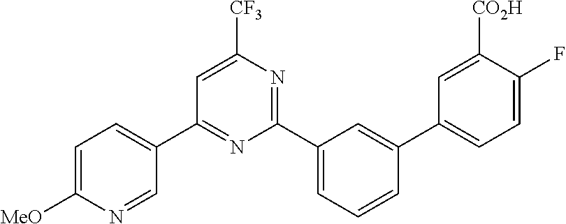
C1(C2=CC=C([MeO])N=C2)=NC(C2=CC=CC(C3=CC=C(F)C([CO2H])=C3)=C2)=NC([CF3])=C1
